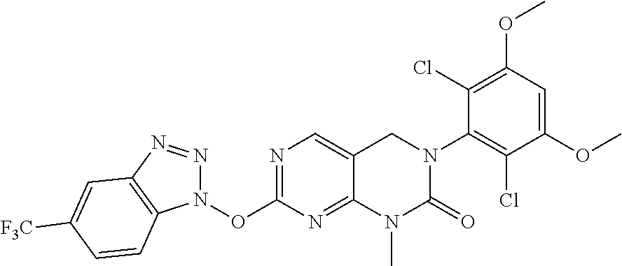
N1(OC2=NC=C3C(=N2)N(C)C(=O)N(C2=C(Cl)C(OC)=CC(OC)=C2Cl)C3)N=NC2=C1C=CC([F3C])=C2
